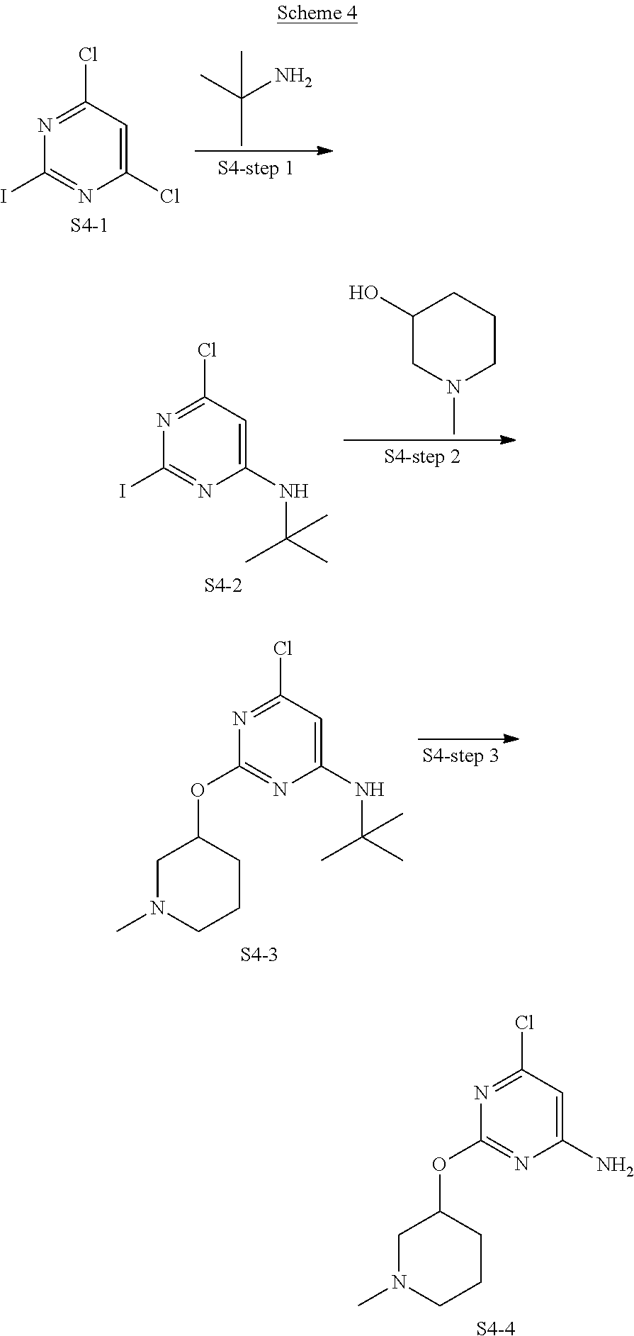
C1(Cl)=CC(Cl)=NC(I)=N1.CC(N)(C)C.[S4-1].C1(NC(C)(C)C)=CC(Cl)=NC(I)=N1.[S4-2].C1(O)CN(C)CCC1.C1(NC(C)(C)C)=CC(Cl)=NC(OC2CN(C)CCC2)=N1.[S4-3].C1(N)=CC(Cl)=NC(OC2CN(C)CCC2)=N1.[S4-4]
